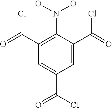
C1(C(Cl)=O)=CC(C(=O)Cl)=CC(C(Cl)=O)=C1N(O)O
